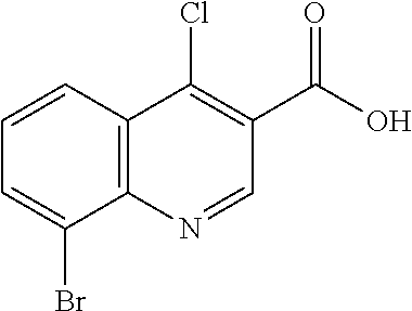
BrC1=CC=CC2=C1N=CC(C(O)=O)=C2Cl
